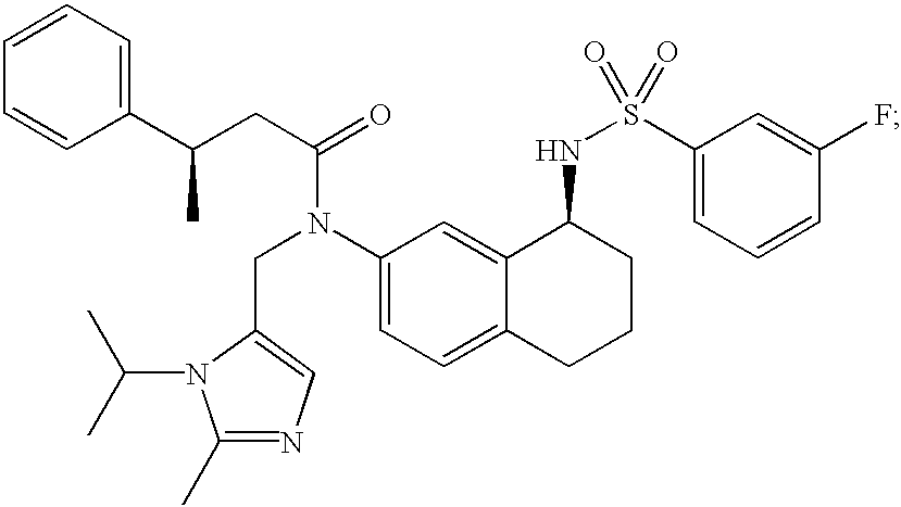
C1(C(CC(=O)N(C2=CC=C3C(=C2)C(NS(=O)(=O)C2=CC=CC(F)=C2)CCC3)CC2=CN=C(C)N2C(C)C)C)=CC=CC=C1
